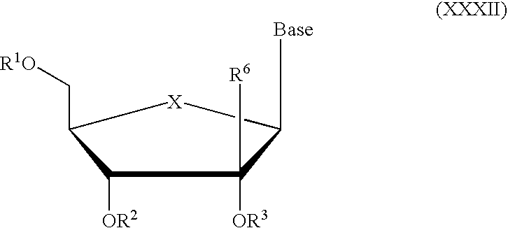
C(C1[X]C([Base])C([OR3])([R6])C1[OR2])[R1O]
